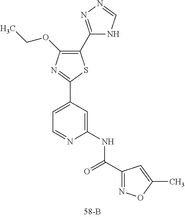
C1(C2=NN=CN2)=C(OCC)N=C(C2=CC=NC(NC(C3=NOC(C)=C3)=O)=C2)S1
